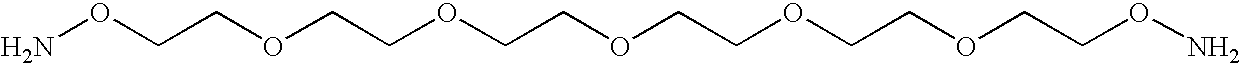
NOCCOCCOCCOCCOCCOCCON
